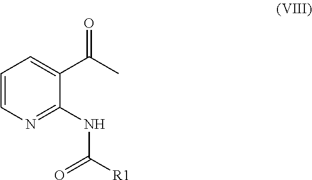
C1=CN=C(NC([R1])=O)C(C(C)=O)=C1
